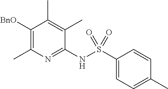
C1(NS(C2=CC=C(C)C=C2)(=O)=O)=NC(C)=C([BnO])C(C)=C1C
